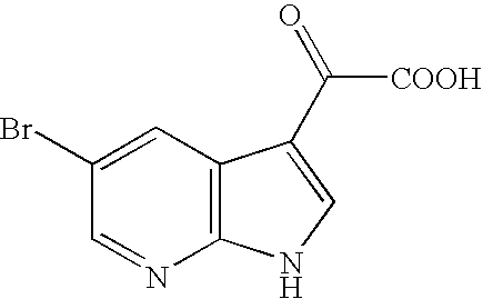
C1(Br)=CC2=C(N=C1)NC=C2C([COOH])=O
